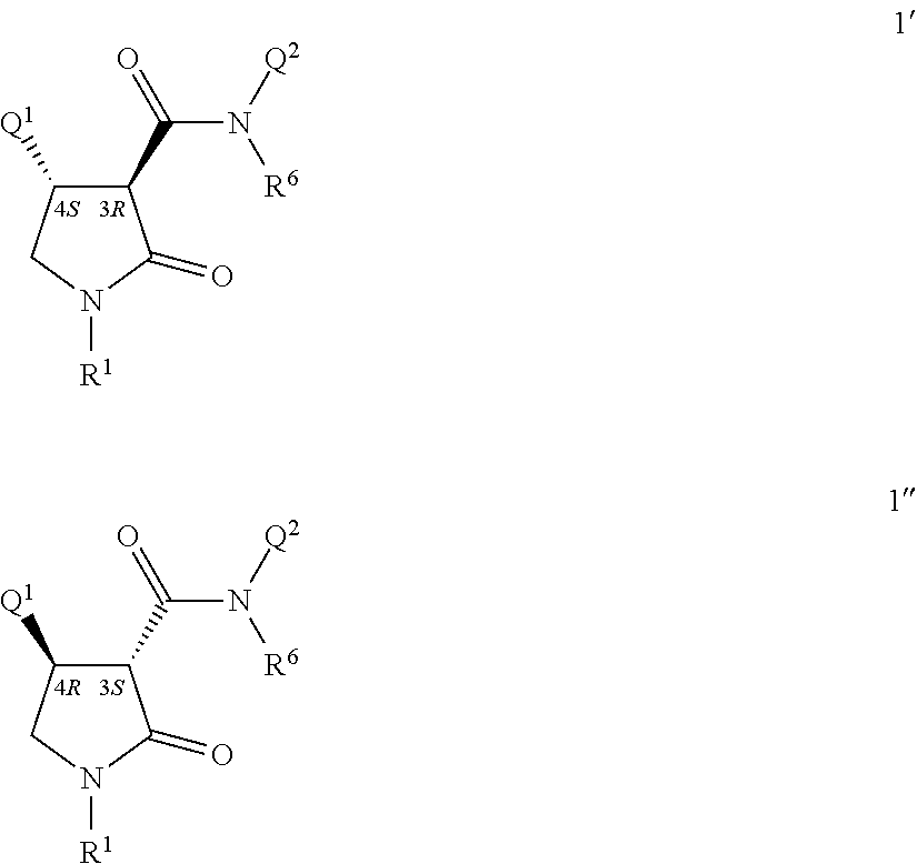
C1(C(=O)N([Q2])[R6])C([Q1])CN([R1])C1=O.C1(C(=O)N([Q2])[R6])C([Q1])CN([R1])C1=O
